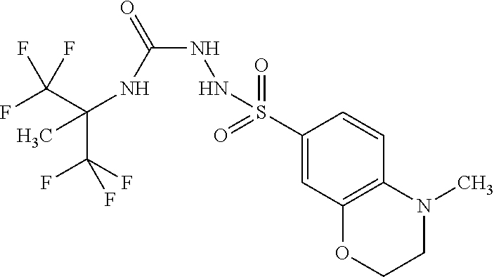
C(C(F)(F)F)(NC(NNS(C1=CC2=C(C=C1)N(C)CCO2)(=O)=O)=O)(C)C(F)(F)F
